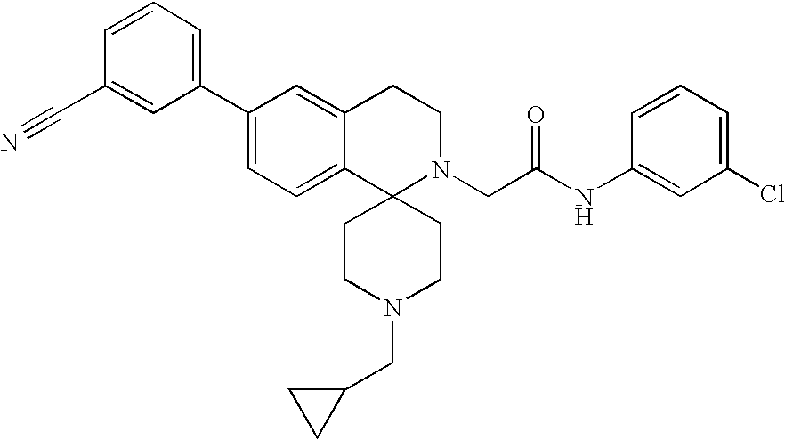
C1(C2=CC=C3C(=C2)CCN(CC(NC2=CC(Cl)=CC=C2)=O)C32CCN(CC3CC3)CC2)=CC=CC(C#N)=C1
